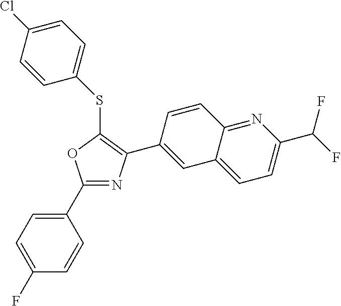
C1(C2=CC=C(F)C=C2)=NC(C2=CC3=CC=C(C(F)F)N=C3C=C2)=C(SC2=CC=C(Cl)C=C2)O1
